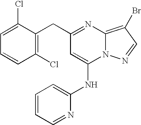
C1=C(Cl)C(CC2=NC3=C(Br)C=NN3C(NC3=CC=CC=N3)=C2)=C(Cl)C=C1
